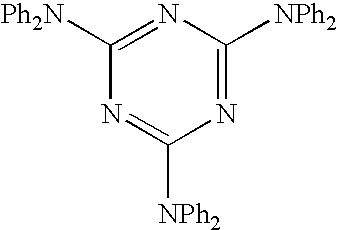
N1=C([NPh2])N=C([Ph2N])N=C1[NPh2]
